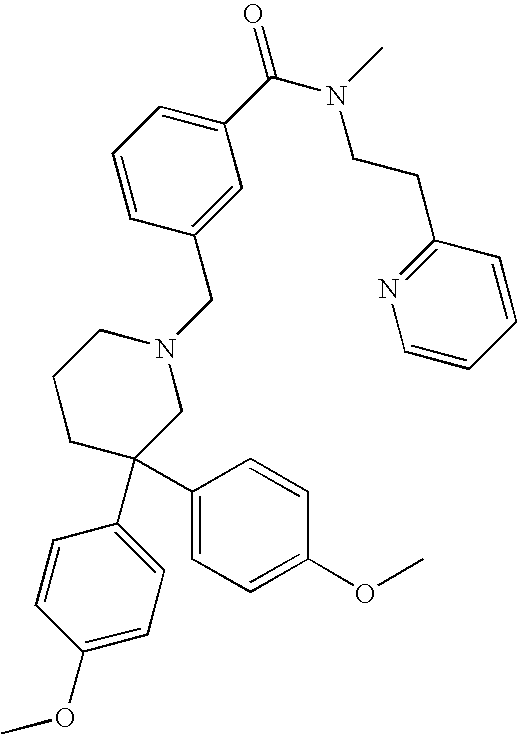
C1(C(N(C)CCC2=NC=CC=C2)=O)=CC=CC(CN2CCCC(C3=CC=C(OC)C=C3)(C3=CC=C(OC)C=C3)C2)=C1
